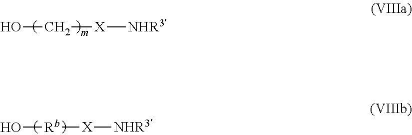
[NHR3][X]CO.[NHR3][X][Rb]O
